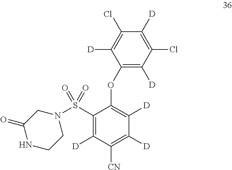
S(C1=C([D])C([CN])=C([D])C([D])=C1OC1=C([D])C(Cl)=C([D])C(Cl)=C1[D])(=O)(=O)N1CC(=O)NCC1
